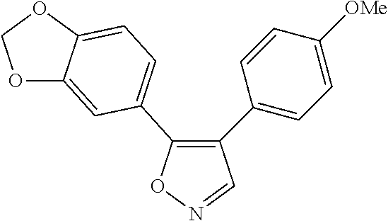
C1(C2=CC=C([OMe])C=C2)=C(C2=CC=C3C(=C2)OCO3)ON=C1
